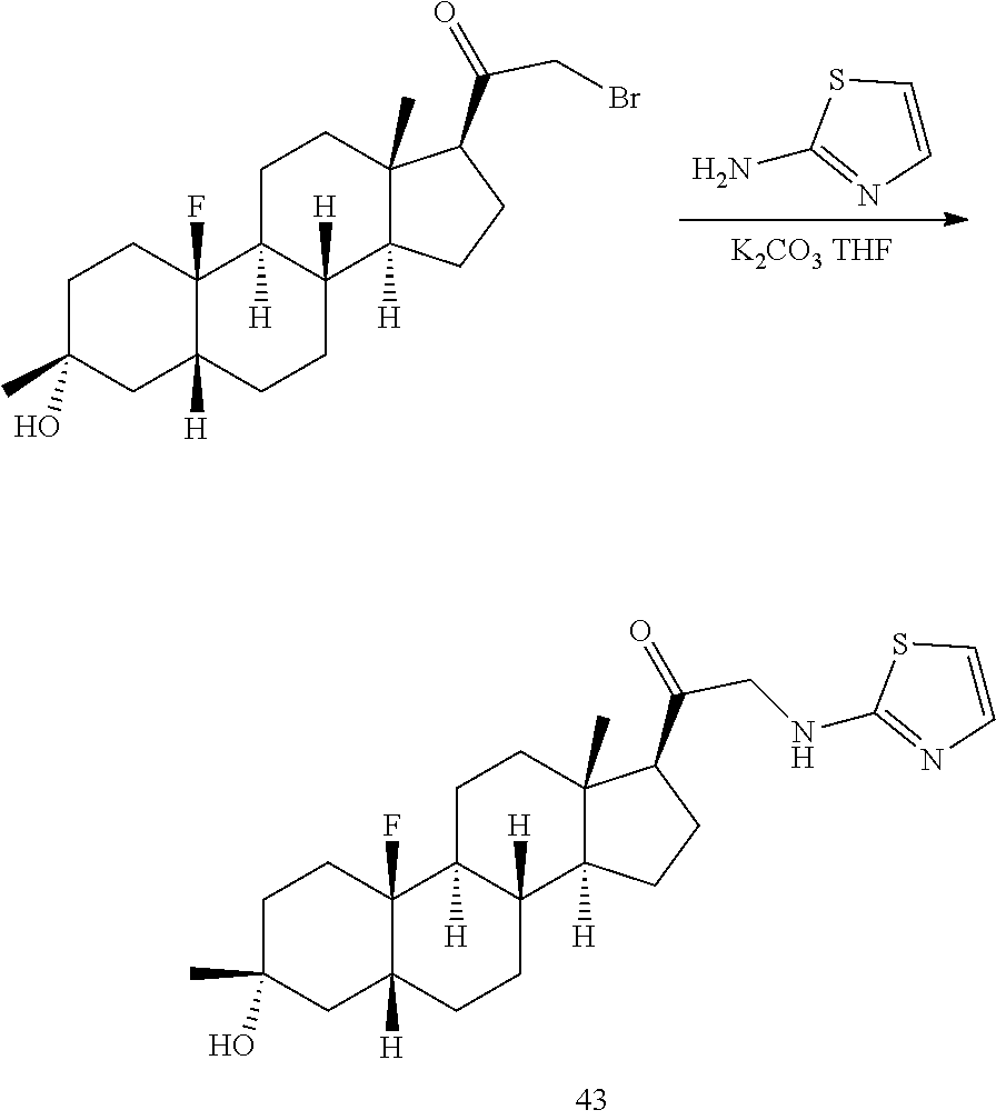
[K2CO3 THF].NC1=NC=CS1.C1C(C)(O)CC2([H])C(F)(C1)C1([H])C([H])(CC2)C2([H])C(C)(CC1)C(C(=O)CBr)CC2.C1C(C)(O)CC2([H])C(F)(C1)C1([H])C([H])(CC2)C2([H])C(C)(CC1)C(C(=O)CNC1=NC=CS1)CC2
